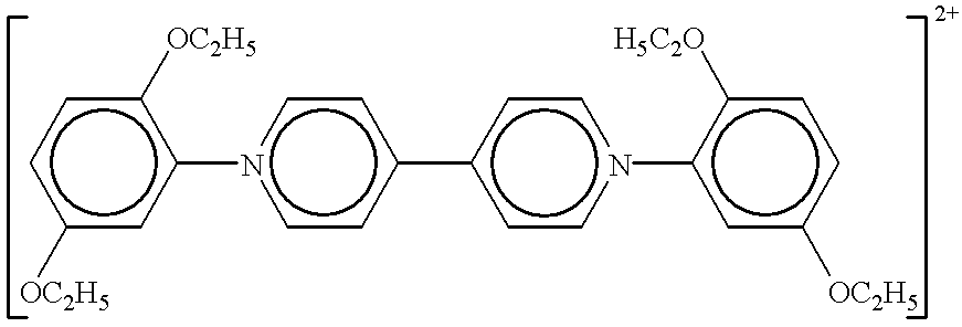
c1([OC2H5])cc(-n2ccc(-c3ccn(-c4cc([OC2H5])ccc4[H5C2O])cc3)cc2)c([OC2H5])cc1
